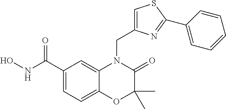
C1(C(NO)=O)=CC=C2C(=C1)N(CC1=CSC(C3=CC=CC=C3)=N1)C(=O)C(C)(C)O2
